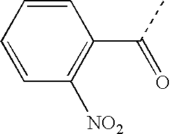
C1=CC=CC([NO2])=C1C(C)=O
